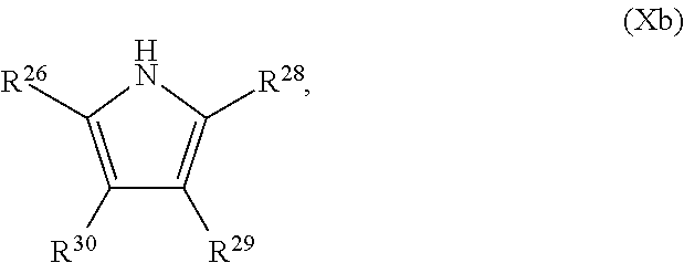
C1([R30])=C([R26])NC([R28])=C1[R29]
